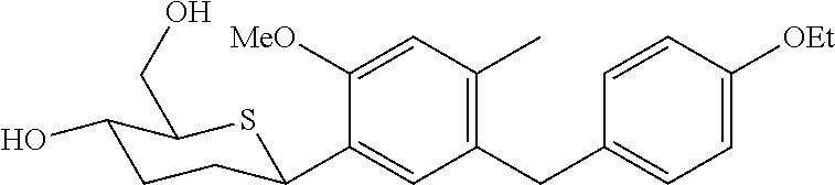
C1(CC2=CC=C([OEt])C=C2)=C(C)C=C([MeO])C(C2CCC(O)C(CO)S2)=C1
